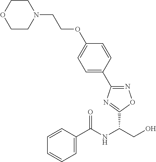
C1(C2=NOC(C(NC(C3=CC=CC=C3)=O)CO)=N2)=CC=C(OCCN2CCOCC2)C=C1
